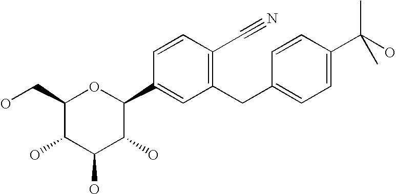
C1(CO)C(O)C(O)C(O)C(C2=CC(CC3=CC=C(C(O)(C)C)C=C3)=C(C#N)C=C2)O1
